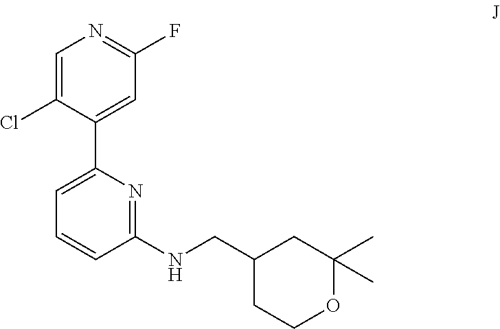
C1=C(Cl)C(C2=CC=CC(NCC3CCOC(C)(C)C3)=N2)=CC(F)=N1
